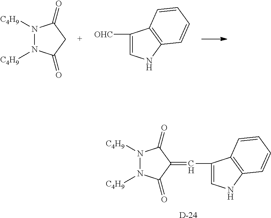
N1([C4H9])N([C4H9])C(=O)C(=CC2=CNC3=C2C=CC=C3)C1=O.[D].[OHC]C1=CNC2=C1C=CC=C2.N1([C4H9])N([C4H9])C(=O)CC1=O
